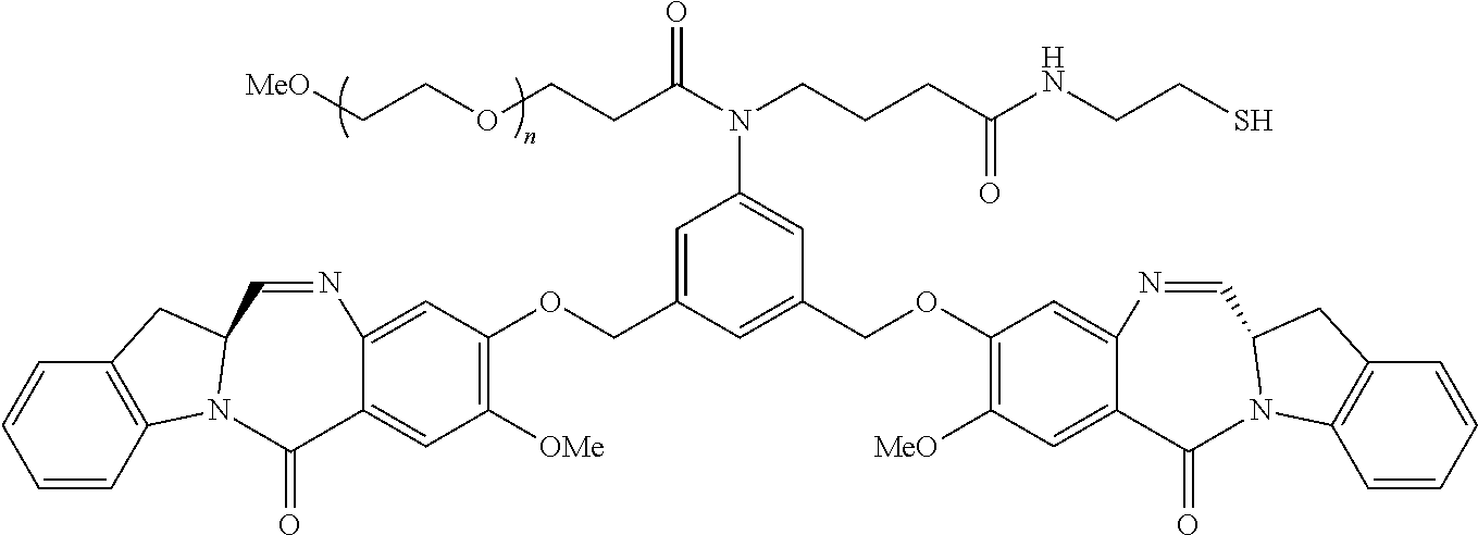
C12=C(C=CC=C1)N1C(C2)C=NC2=CC(OCC3=CC(N(CCCC(NCCS)=O)C(CCOCC[MeO])=O)=CC(COC4=C([MeO])C=C5C(=C4)N=CC4N(C6=C(C=CC=C6)C4)C5=O)=C3)=C([OMe])C=C2C1=O
